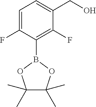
C1=C(F)C(B2OC(C)(C)C(C)(C)O2)=C(F)C(CO)=C1
